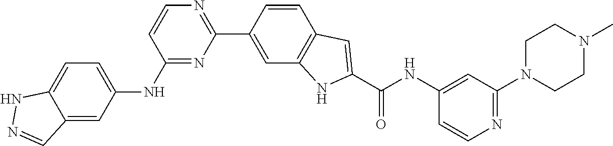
C12=CC=C(NC3=NC(C4=CC5=C(C=C4)C=C(C(NC4=CC(N6CCN(C)CC6)=NC=C4)=O)N5)=NC=C3)C=C1C=NN2
